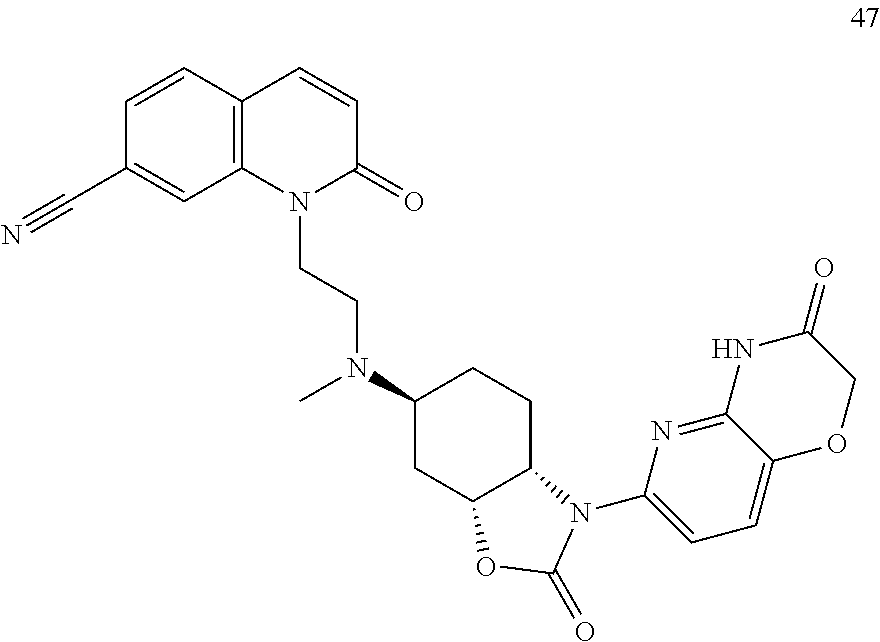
C1(C#N)=CC2=C(C=C1)C=CC(=O)N2CCN(C1CC2C(CC1)N(C1=CC=C3C(=N1)NC(=O)CO3)C(=O)O2)C
